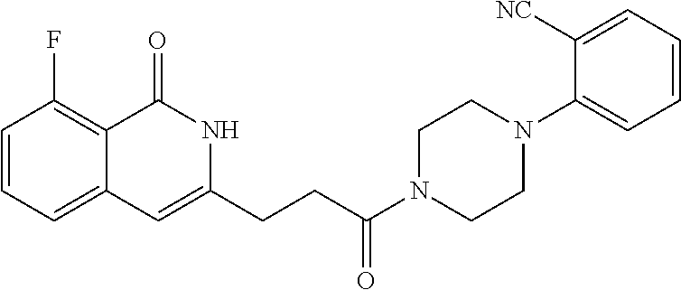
C1=CC=C2C(=C1F)C(=O)NC(CCC(N1CCN(C3=CC=CC=C3[NC])CC1)=O)=C2
